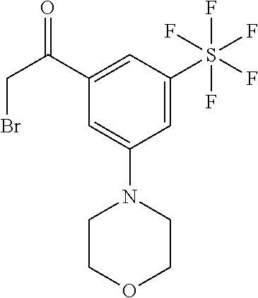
C1(C(CBr)=O)=CC(S(F)(F)(F)(F)F)=CC(N2CCOCC2)=C1
